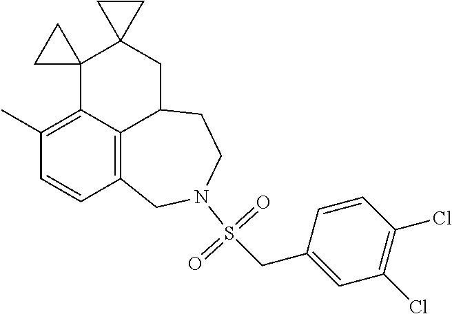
C12=C3C(=C(C)C=C1)C1(C4(CC3CCN(S(CC3=CC(Cl)=C(Cl)C=C3)(=O)=O)C2)CC4)CC1
